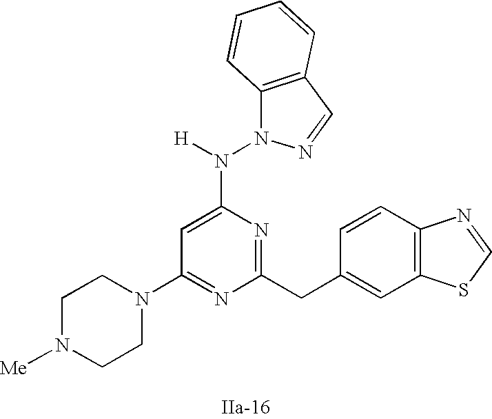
N1(C2=NC(CC3=CC4=C(C=C3)N=CS4)=NC(N([H])N3C4=C(C=N3)C=CC=C4)=C2)CCN([Me])CC1
